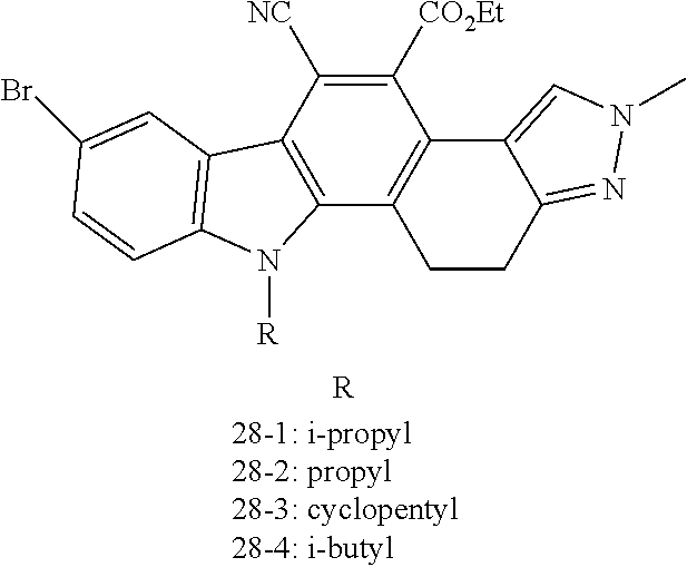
C1([CO2Et])=C([NC])C2=C(C3=C1C1=CN(C)N=C1CC3)N([R])C1=C2C=C(Br)C=C1.[R]
